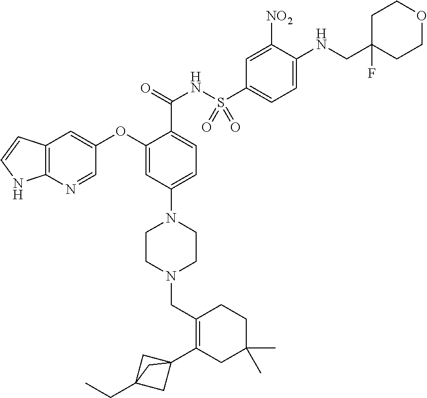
C1=NC2=C(C=C1OC1=CC(N3CCN(CC4=C(C56CC(CC)(C5)C6)CC(C)(C)CC4)CC3)=CC=C1C(NS(C1=CC=C(NCC3(F)CCOCC3)C([NO2])=C1)(=O)=O)=O)C=CN2
